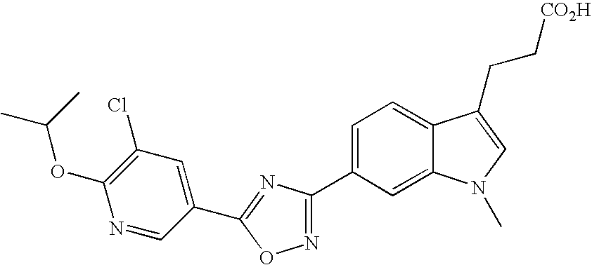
N1=CC(C2=NC(C3=CC=C4C(=C3)N(C)C=C4CC[CO2H])=NO2)=CC(Cl)=C1OC(C)C
